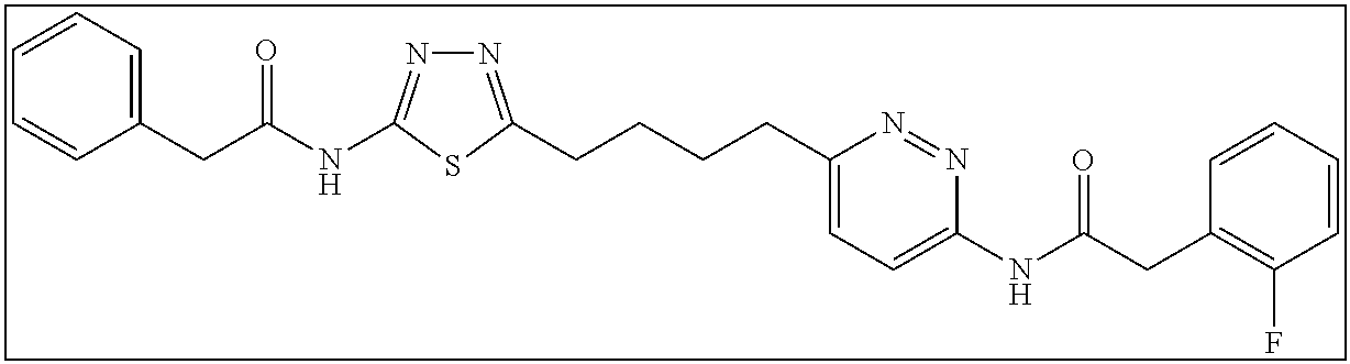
N1=C(CCCCC2=CC=C(NC(CC3=C(F)C=CC=C3)=O)N=N2)SC(NC(CC2=CC=CC=C2)=O)=N1
